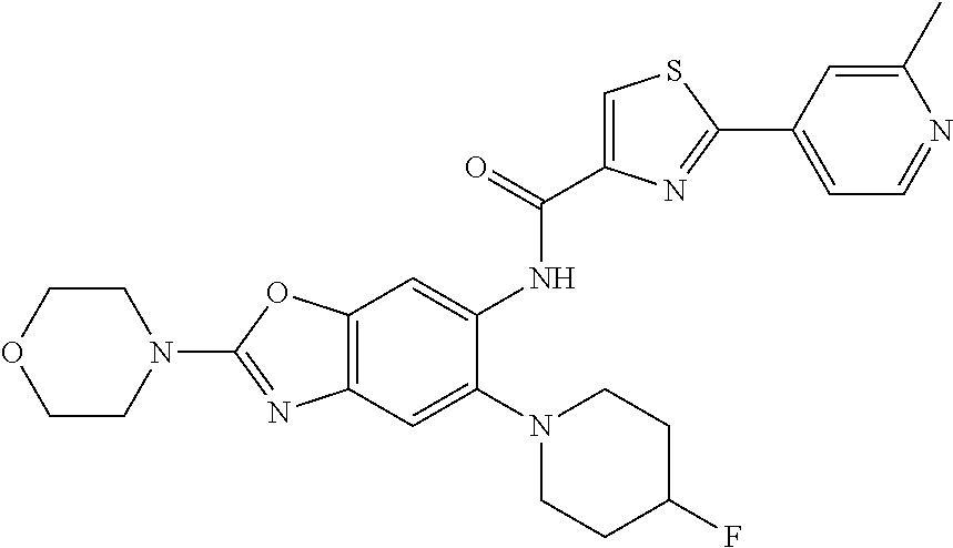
C12=C(C=C(N3CCC(F)CC3)C(NC(C3=CSC(C4=CC=NC(C)=C4)=N3)=O)=C1)N=C(N1CCOCC1)O2
